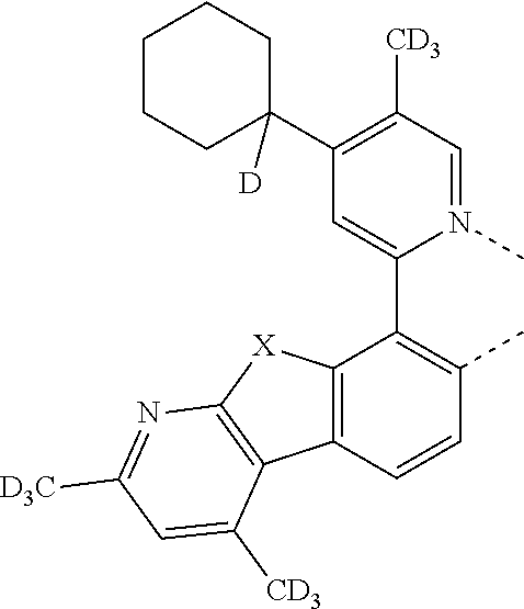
C12=C(C=CC(C)=C1C1=CC(C3([D])CCCCC3)=C([CD3])C=N1C)C1=C([X]2)N=C([D3C])C=C1[CD3]
